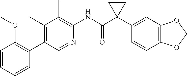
C1(C)=C(C2=C(OC)C=CC=C2)C=NC(NC(C2(C3=CC4=C(C=C3)OCO4)CC2)=O)=C1C
